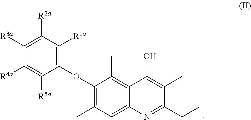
C1([R3a])=C([R2a])C([R1a])=C(OC2=C(C)C=C3C(=C2C)C(O)=C(C)C(CC)=N3)C([R5a])=C1[R4a]
